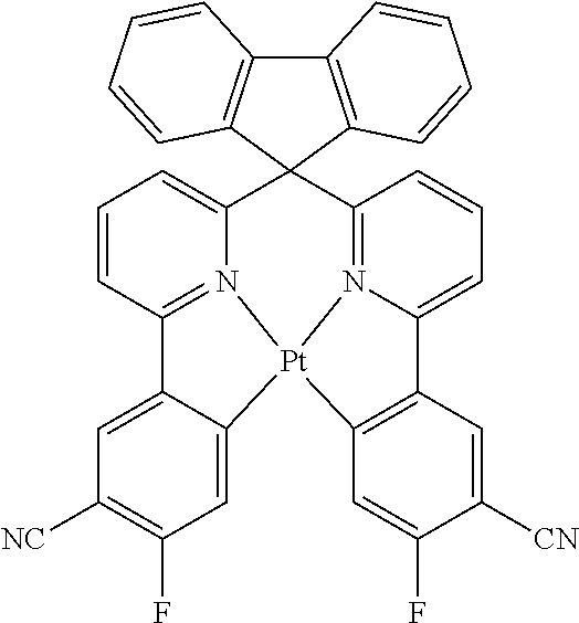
C1=CC2=N3C(=C1)C1(C4=N5C(=CC=C4)C4=C([Pt]35C3=CC(F)=C([NC])C=C23)C=C(F)C([CN])=C4)C2=C(C3=C1C=CC=C3)C=CC=C2
